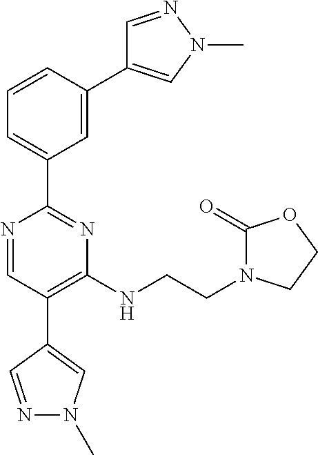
N1=CC(C2=CN(C)N=C2)=C(NCCN2C(=O)OCC2)N=C1C1=CC=CC(C2=CN(C)N=C2)=C1
